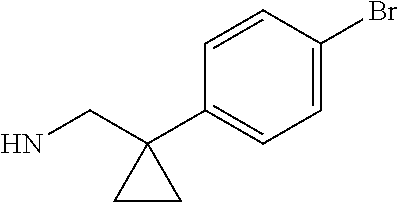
C1=C(Br)C=CC(C2(CN)CC2)=C1
